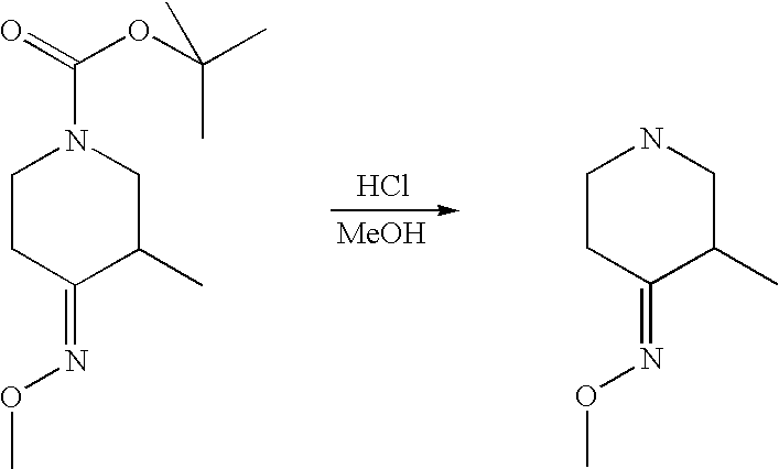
C1CC(=NOC)C(C)CN1C(=O)OC(C)(C)C.Cl.[MeOH].C1CC(=NOC)C(C)CN1
